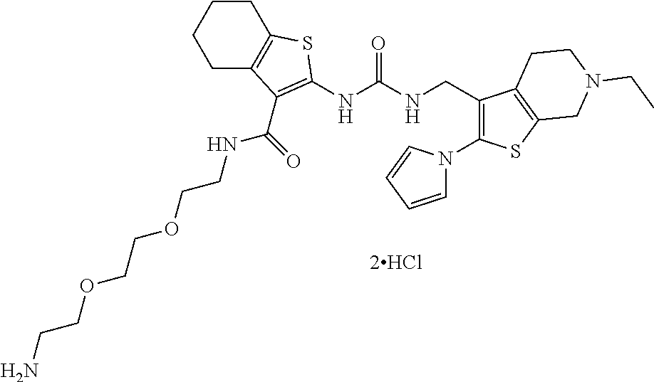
C1C2=C(CCC1)SC(NC(NCC1=C(N3C=CC=C3)SC3=C1CCN(CC)C3)=O)=C2C(NCCOCCOCCN)=O
